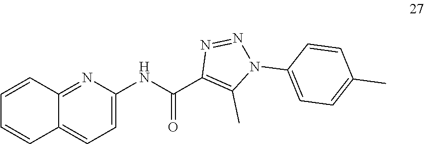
C12=NC(NC(C3=C(C)N(C4=CC=C(C)C=C4)N=N3)=O)=CC=C1C=CC=C2
